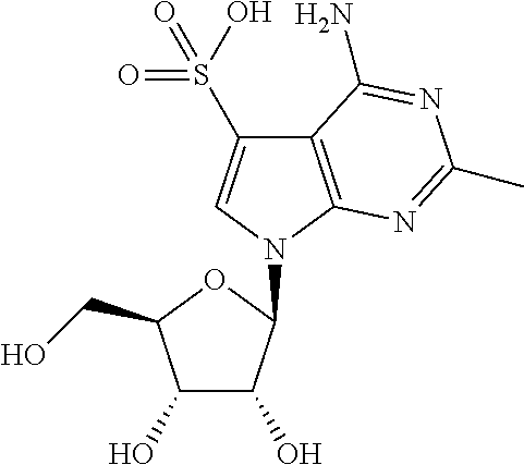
C12=C(N(C3C(O)C(O)C(CO)O3)C=C1S(O)(=O)=O)N=C(C)N=C2N
